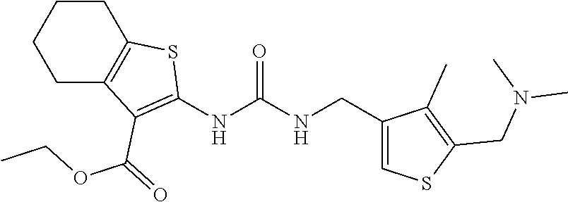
C1C2=C(CCC1)SC(NC(NCC1=CSC(CN(C)C)=C1C)=O)=C2C(=O)OCC
